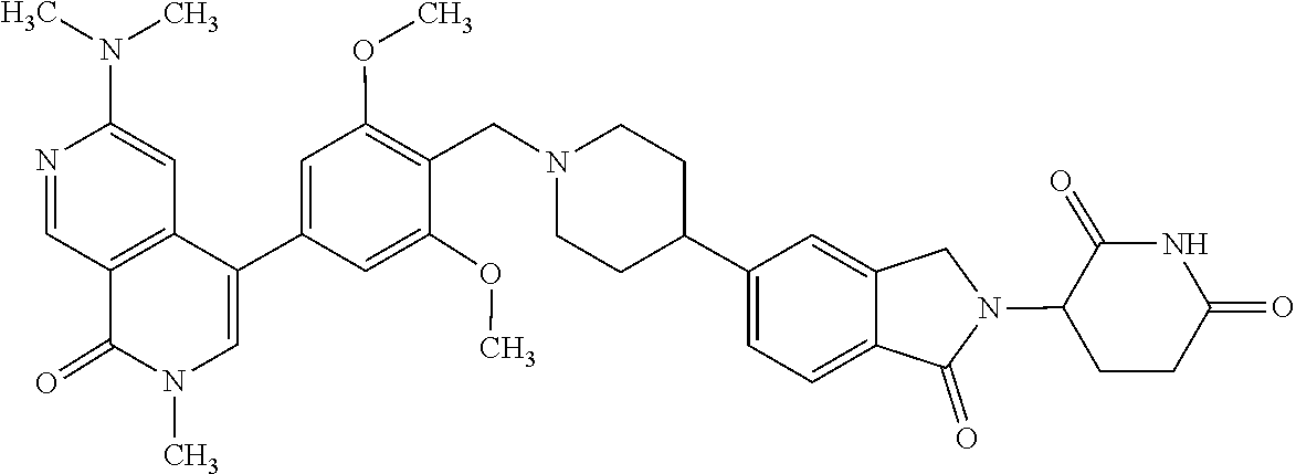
N1(C)C(=O)C2=C(C=C(N(C)C)N=C2)C(C2=CC(OC)=C(CN3CCC(C4=CC=C5C(=C4)CN(C4CCC(=O)NC4=O)C5=O)CC3)C(OC)=C2)=C1
